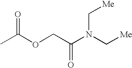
O=C(OCC(N(C[Me])C[Me])=O)C
